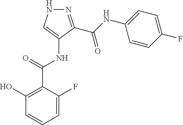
N1=C(C(NC2=CC=C(F)C=C2)=O)C(NC(C2=C(O)C=CC=C2F)=O)=CN1
